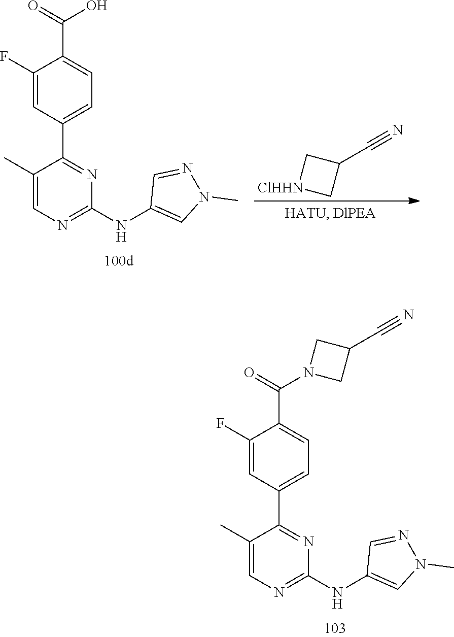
C1(F)=CC(C2=NC(NC3=CN(C)N=C3)=NC=C2C)=CC=C1C(=O)N1CC(C#N)C1.C1(F)=CC(C2=NC(NC3=CN(C)N=C3)=NC=C2C)=CC=C1C(=O)O.[ClHHN]1CC(C#N)C1
